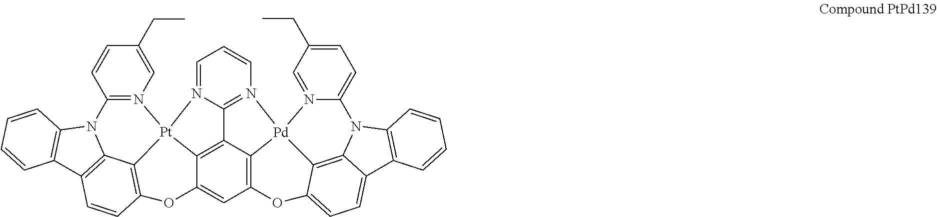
C12=C3C4=CC5=C1[Pd]1(N6=C2N(=CC=C6)[Pt]32N3=C(C=CC(CC)=C3)N3C6=C(C7=C3C2=C(O4)C=C7)C=CC=C6)N2=CC(CC)=CC=C2N2C3=C(C4=CC=C(O5)C1=C24)C=CC=C3
